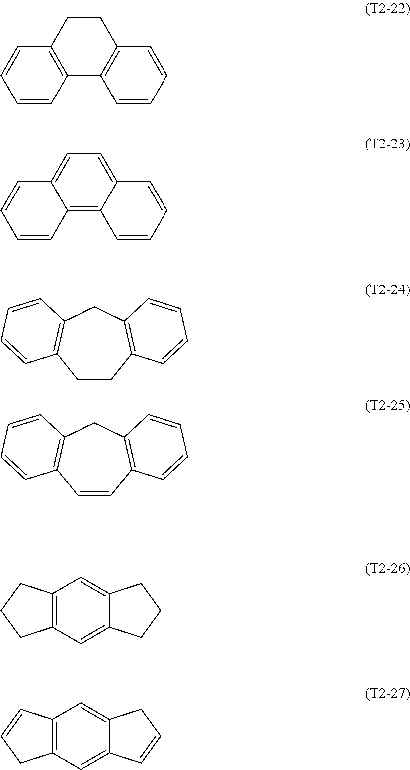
C12=C(C=CC=C1)C1=C(CC2)C=CC=C1.C12=CC=C3C(=C1C=CC=C2)C=CC=C3.C1CC2=C(CC3=C1C=CC=C3)C=CC=C2.C1=CC2=C(CC3=C1C=CC=C3)C=CC=C2.C12=C(C=C3C(=C1)CCC3)CCC2.C12=C(C=C3C(=C1)CC=C3)CC=C2
